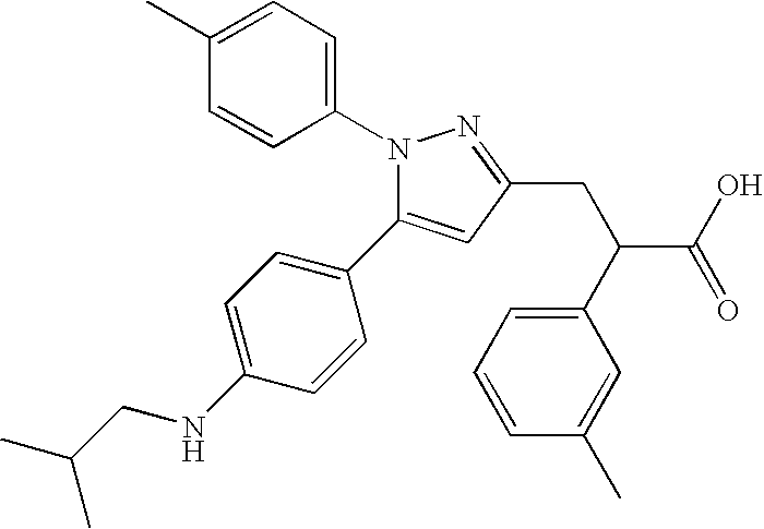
N1(C2=CC=C(C)C=C2)C(C2=CC=C(NCC(C)C)C=C2)=CC(CC(C(O)=O)C2=CC=CC(C)=C2)=N1
